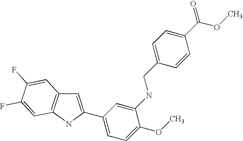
C1=C(C2=CC=C(OC)C(NCC3=CC=C(C(=O)OC)C=C3)=C2)NC2=C1C=C(F)C(F)=C2
